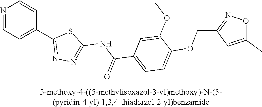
N1=CC=C(C2=NN=C(NC(C3=CC=C(OCC4=NOC(C)=C4)C(OC)=C3)=O)S2)C=C1
